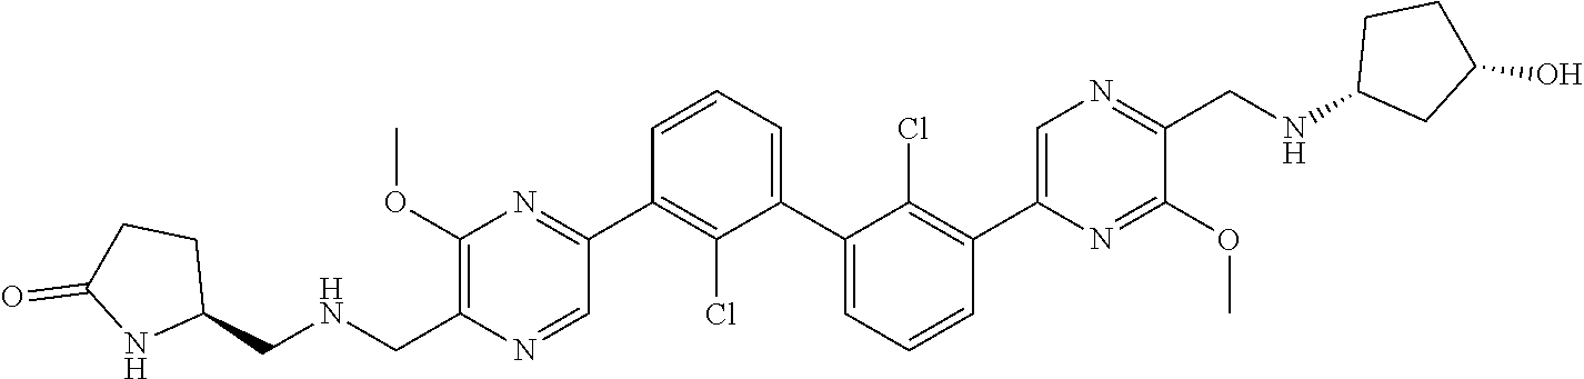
C1(C2=NC(OC)=C(C[HN]CC3CCC(=O)N3)N=C2)=C(Cl)C(C2=CC=CC(C3=CN=C(CNC4CC(O)CC4)C(OC)=N3)=C2Cl)=CC=C1
